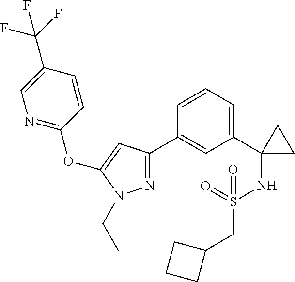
C1(C2(NS(CC3CCC3)(=O)=O)CC2)=CC=CC(C2=NN(CC)C(OC3=NC=C(C(F)(F)F)C=C3)=C2)=C1
